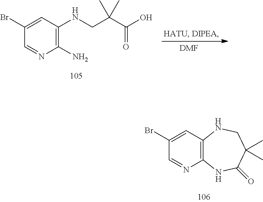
C1(Br)=CC(NCC(C(O)=O)(C)C)=C(N)N=C1.[DMF].C1(Br)=CC2=C(N=C1)NC(=O)C(C)(C)CN2
